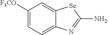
C12=CC([F3CO])=CC=C1N=C([NH2])[Se]2
